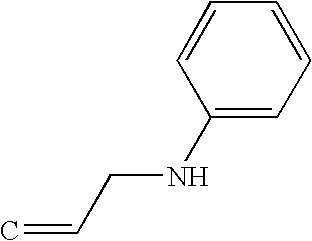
C(NC1=CC=CC=C1)C=C
